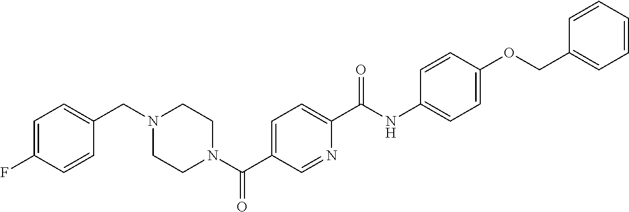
C1(F)=CC=C(CN2CCN(C(C3=CC=C(C(NC4=CC=C(OCC5=CC=CC=C5)C=C4)=O)N=C3)=O)CC2)C=C1
